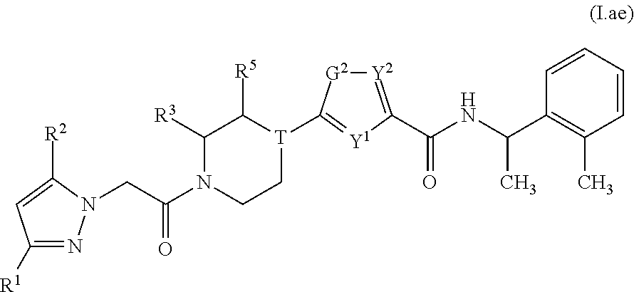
C1([R1])=NN(CC(N2CC[T](C3=[Y1]C(C(NC(C4=C(C)C=CC=C4)C)=O)=[Y2][G2]3)C([R5])C2[R3])=O)C([R2])=C1
